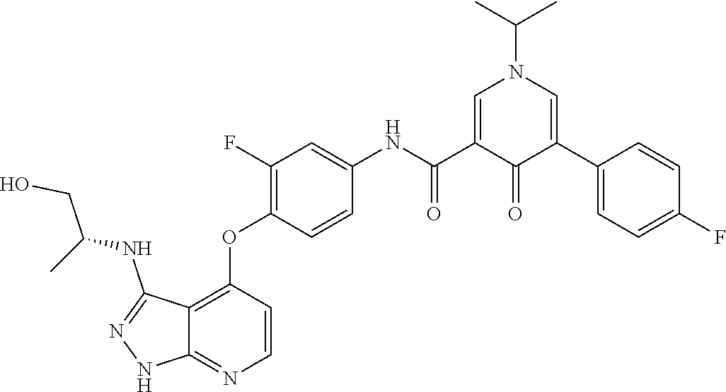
CC(C)N1C=C(C(NC2=CC(F)=C(OC3=C4C(NC(CO)C)=NNC4=NC=C3)C=C2)=O)C(=O)C(C2=CC=C(F)C=C2)=C1
